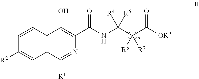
C12=C(C([R1])=NC(C(NC(C(C([OR9])=O)([R6])[R7])([R4])[R5])=O)=C1O)C=C([R2])C=C2
